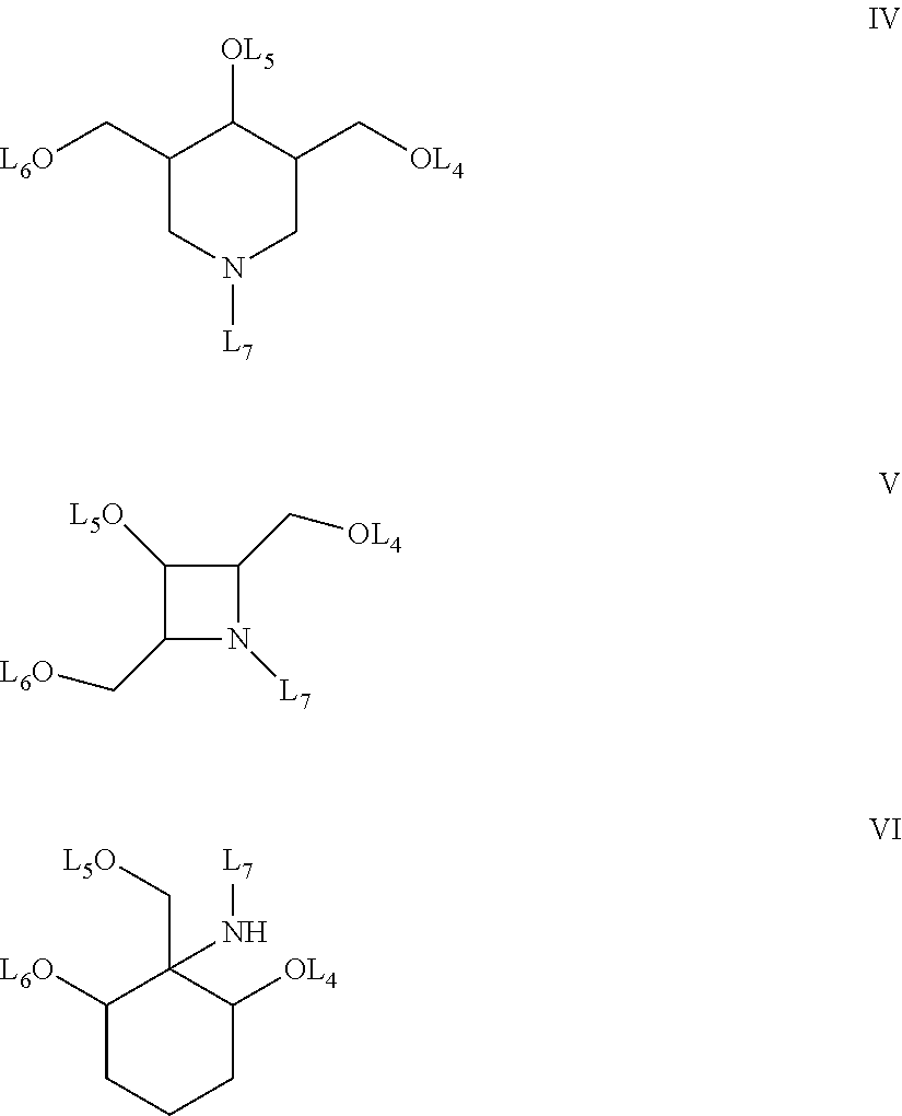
C1(C[L6O])CN([L7])CC(C[OL4])C1[OL5].C1(C[OL4])C([L5O])C(C[L6O])N1[L7].C1([L6O])CCCC([OL4])C1(C[L5O])N[L7]
